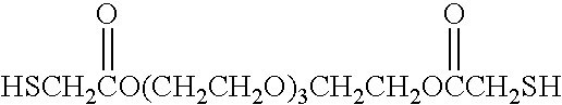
[HSCH2CO(CH2CH2O)3CH2CH2OCCH2SH](=O)=O
